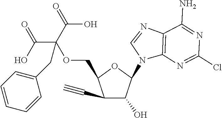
C1(C#C)C(O)C(N2C3=C(N=C2)C(N)=NC(Cl)=N3)OC1COC(C(O)=O)(C(O)=O)CC1=CC=CC=C1
